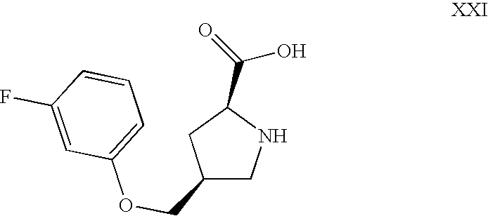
C1(COC2=CC=CC(F)=C2)CNC(C(O)=O)C1
